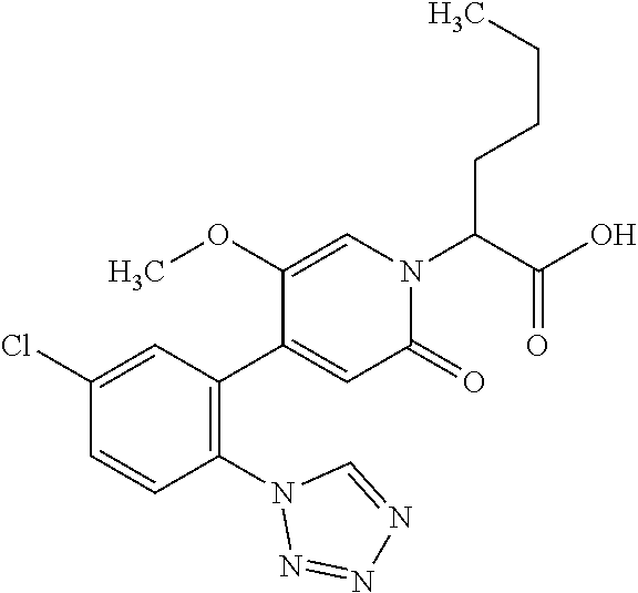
C1(Cl)=CC(C2=CC(=O)N(C(C(O)=O)CCCC)C=C2OC)=C(N2N=NN=C2)C=C1
